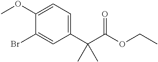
C1(OC)=CC=C(C(C(OCC)=O)(C)C)C=C1Br
